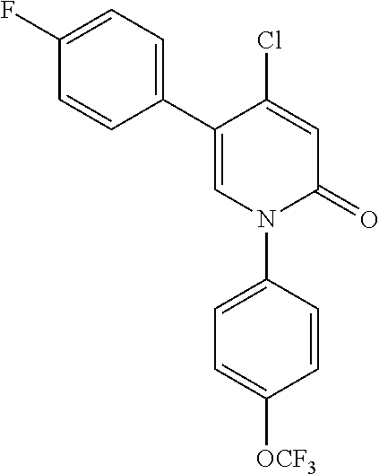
C1=C(Cl)C(C2=CC=C(F)C=C2)=CN(C2=CC=C([OCF3])C=C2)C1=O
